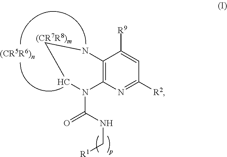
C12=C(N=C([R2])C=C1[R9])N(C(NC[R1])=O)CCN2
